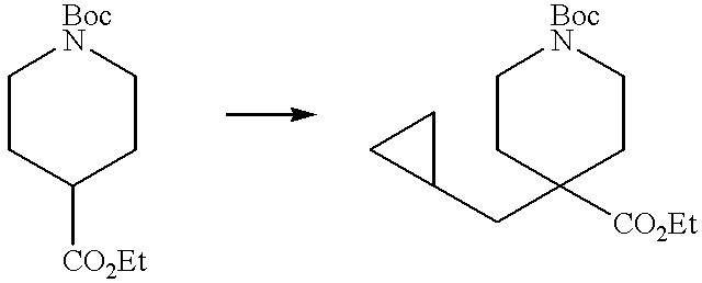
C1CC([CO2Et])CC[BocN]1.C1CC(CC2CC2)([CO2Et])CC[BocN]1
